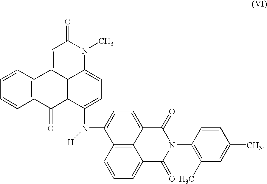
C1=CC2=C(C=C1)C1=CC(=O)N(C)C3=CC=C(N([H])C4=CC=C5C6=C4C=CC=C6C(=O)N(C4=C(C)C=C(C)C=C4)C5=O)C(=C13)C2=O
